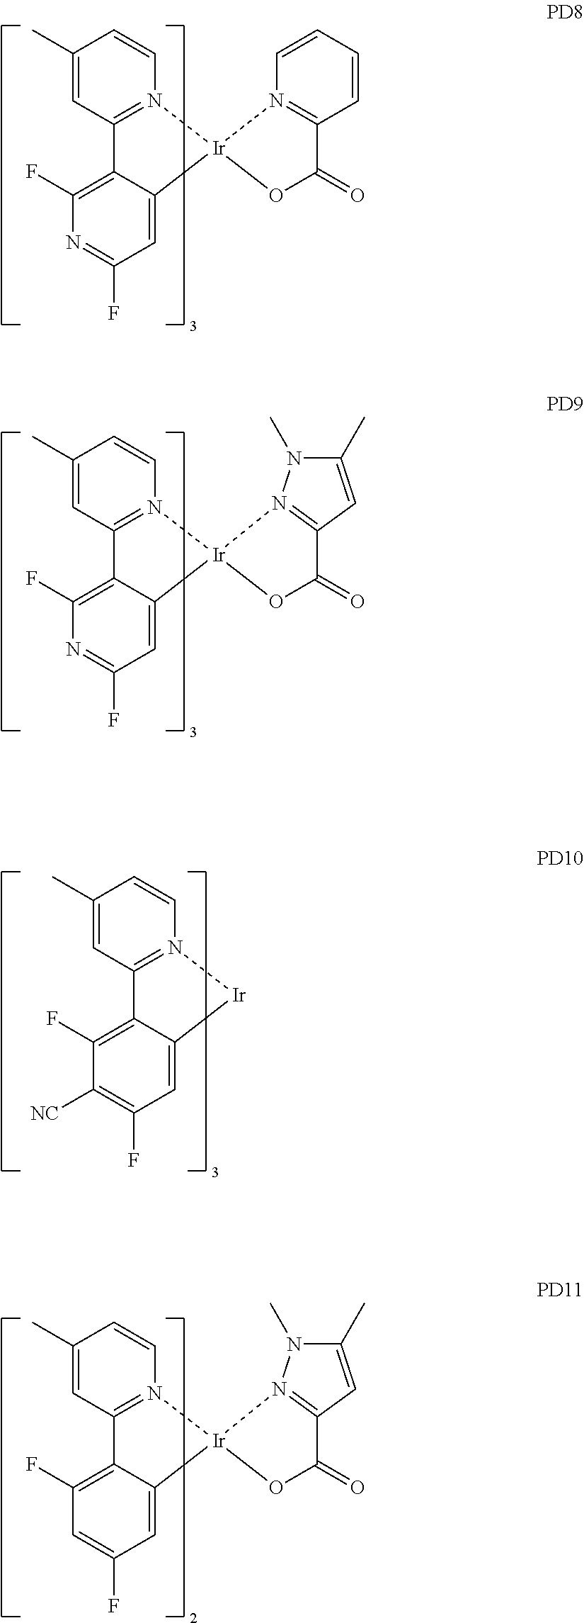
C1(C)=CC2=N(C=C1)[Ir]C1=CC(F)=C([NC])C(F)=C21.C1(C)=CC2=N(C=C1)[Ir]1(C3=CC(F)=NC(F)=C23)N2=C(C=CC=C2)C(=O)O1.C1(C)=CC2=N(C=C1)[Ir]1(C3=CC(F)=NC(F)=C23)OC(=O)C2=N1N(C)C(C)=C2.C1(C)=CC2=N(C=C1)[Ir]1(C3=CC(F)=CC(F)=C23)OC(=O)C2=N1N(C)C(C)=C2
